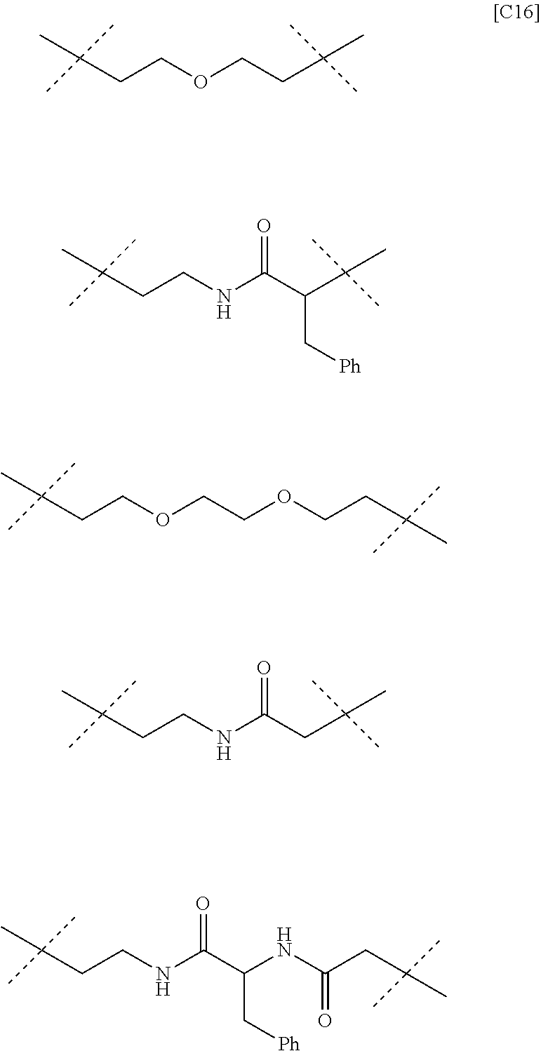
C(CCOCCC(C)(C)C)(C)(C)C.C(COCCOCCC(C)(C)C)C(C)(C)C.C(CCNC(C(C(C)(C)C)C[Ph])=O)(C)(C)C.C(CCNC(CC(C)(C)C)=O)(C)(C)C.C(CNC(C(NC(CC(C)(C)C)=O)C[Ph])=O)C(C)(C)C
